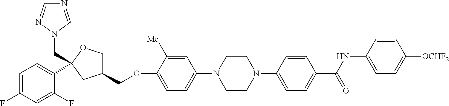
C1=C(F)C=C(F)C(C2(CN3N=CN=C3)OCC(COC3=CC=C(N4CCN(C5=CC=C(C(NC6=CC=C([OCHF2])C=C6)=O)C=C5)CC4)C=C3[Me])C2)=C1
